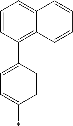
C1=CC(C2=CC=C(*)C=C2)=C2C(=C1)C=CC=C2
